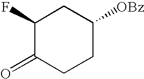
C1(F)C(=O)CCC([OBz])C1
